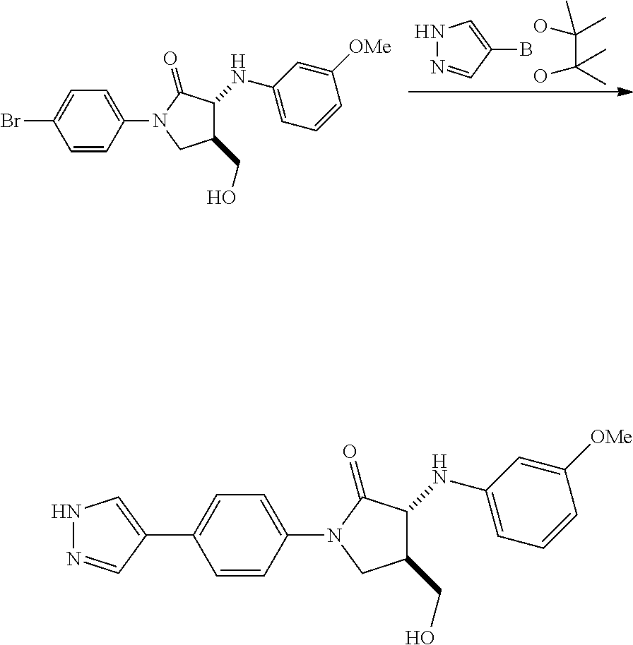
N1N=CC(B)=C1.C(C(O)(C)C)(O)(C)C.C1(CO)C(NC2=CC=CC([OMe])=C2)C(=O)N(C2=CC=C(Br)C=C2)C1.C1(CO)C(NC2=CC=CC([OMe])=C2)C(=O)N(C2=CC=C(C3=CNN=C3)C=C2)C1
